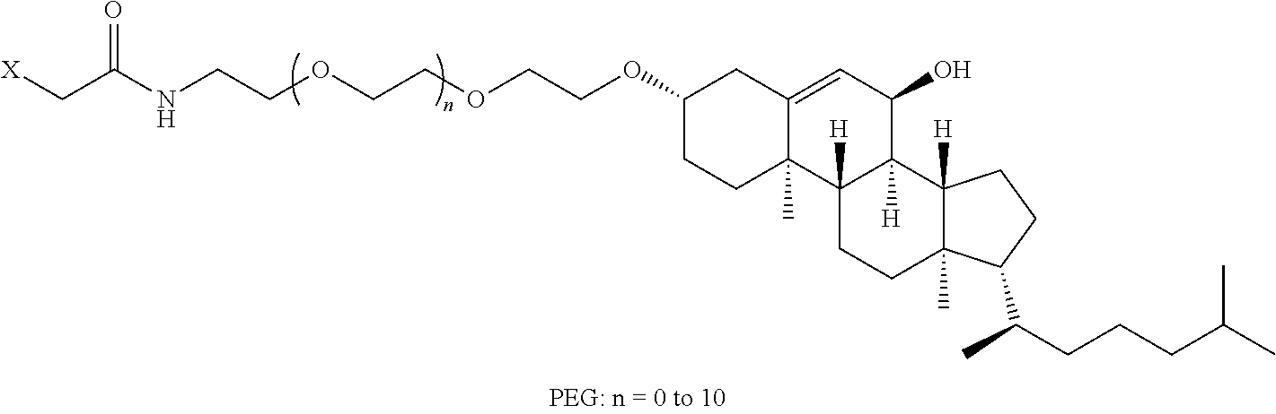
[X]CC(NCCOCCOCCOC1CCC2(C)C(=CC(O)C3([H])C2([H])CCC2(C)C3([H])CCC2C(CCCC(C)C)C)C1)=O
